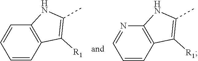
C1=CC2=C(C=C1)C([R1])=C(C)N2.C1=NC2=C(C=C1)C([R1])=C(C)N2
